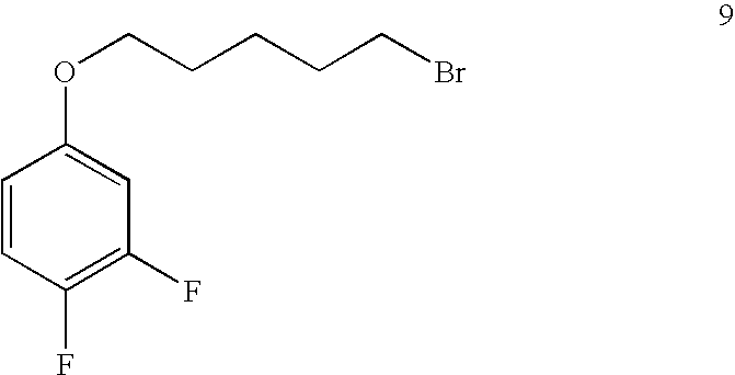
C1=CC(F)=C(F)C=C1OCCCCCBr
